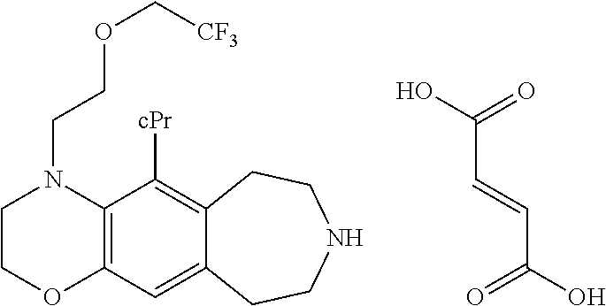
C1COC2=C(N1CCOC[CF3])C([cPr])=C1C(=C2)CCNCC1.OC(=O)C=CC(O)=O
